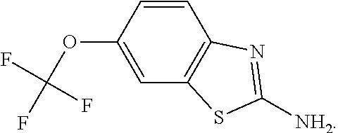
C1=CC(OC(F)(F)F)=CC2=C1N=C([NH2])S2
